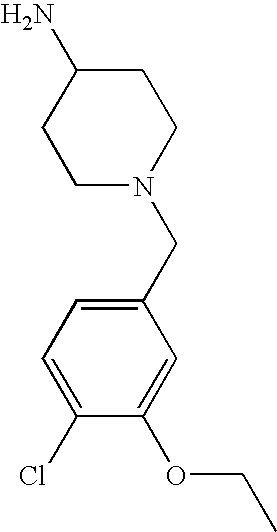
C1(CN2CCC(N)CC2)=CC=C(Cl)C(OCC)=C1
